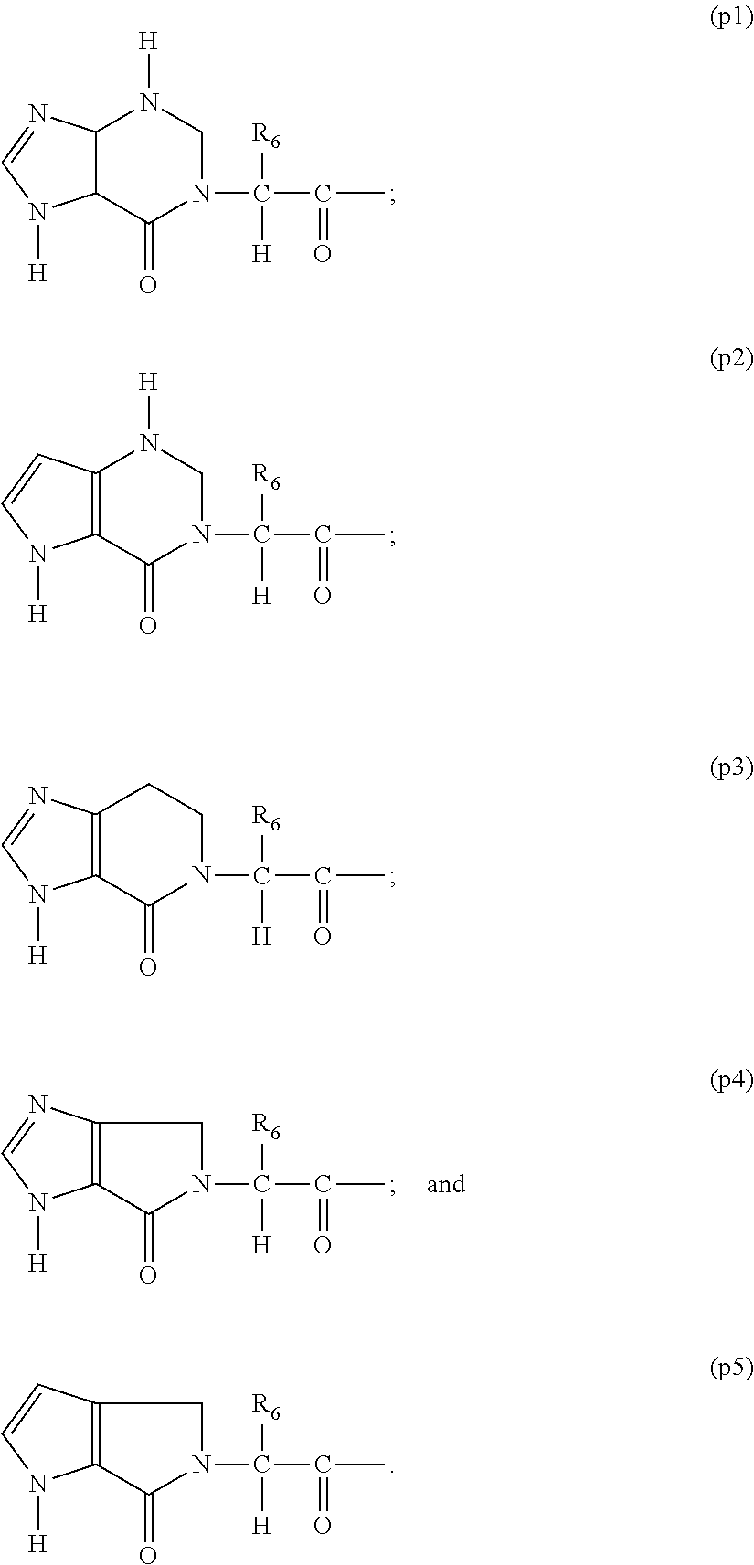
C12C(C(=O)N(C(C(C)=O)([H])[R6])CN1[H])N([H])C=N2.C12=C(C(=O)N(C(C(C)=O)([H])[R6])CN1[H])N([H])C=C2.C12=C(C(=O)N(C(C(C)=O)([H])[R6])CC1)N([H])C=N2.C12=C(C(=O)N(C(C(C)=O)([H])[R6])C1)N([H])C=N2.C12=C(C(=O)N(C(C(C)=O)([H])[R6])C1)N([H])C=C2
